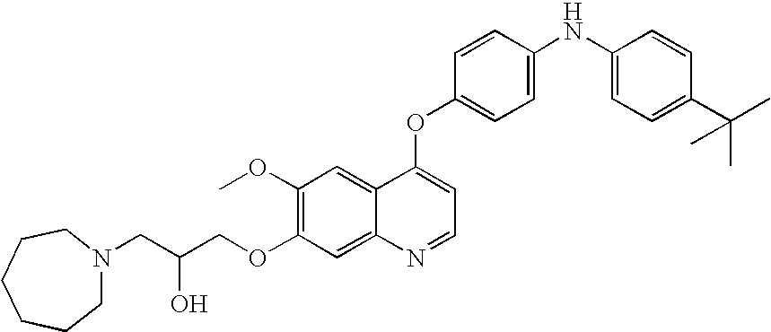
C1=CC(OC2=CC=NC3=CC(OCC(CN4CCCCCC4)O)=C(OC)C=C23)=CC=C1NC1=CC=C(C(C)(C)C)C=C1
